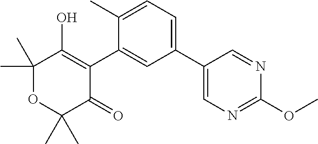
C1(C2=CC=C(C)C(C3=C(O)C(C)(C)OC(C)(C)C3=O)=C2)=CN=C(OC)N=C1
